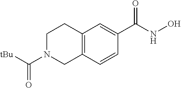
C1N(C([tBu])=O)CC2=C(C1)C=C(C(NO)=O)C=C2
